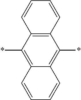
C1=CC2=C(C=C1)C(*)=C1C(=C2*)C=CC=C1
